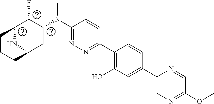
C1(N(C2C(F)C3CCCC(C2)N3)C)=NN=C(C2=C(O)C=C(C3=CN=C(OC)C=N3)C=C2)C=C1
